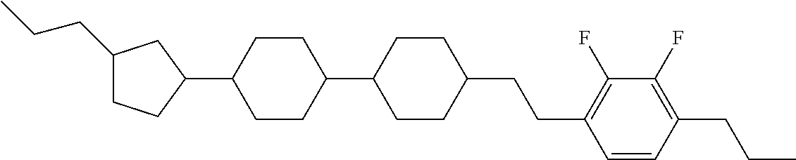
C1(CCC)CCC(C2CCC(C3CCC(CCC4=C(F)C(F)=C(CCC)C=C4)CC3)CC2)C1
